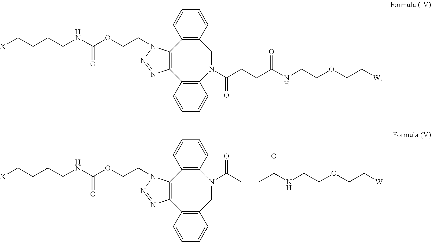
C12=C(C3=C(N(C(=O)CCC(=O)NCCOCC[W])CC4=C1C=CC=C4)C=CC=C3)N=NN2CCOC(=O)NCCCC[X].C12=C(C3=C(CN(C(CCC(=O)NCCOCC[W])=O)C4=C1C=CC=C4)C=CC=C3)N=NN2CCOC(=O)NCCCC[X]
